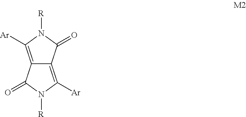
C12=C([Ar])N([R])C(=O)C1=C([Ar])N([R])C2=O
